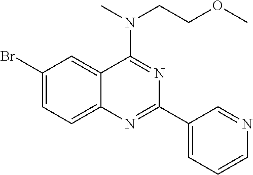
C1(Br)=CC=C2C(=C1)C(N(CCOC)C)=NC(C1=CC=CN=C1)=N2
